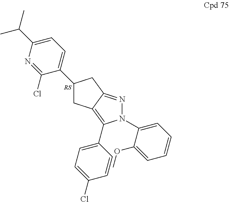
C1(C2=CC=C(C(C)C)N=C2Cl)CC2=C(C3=CC=C(Cl)C=C3)N(C3=CC=CC=C3OC)N=C2C1
